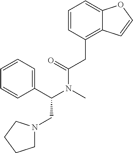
C1(C(N(C)C(=O)CC2=C3C(=CC=C2)OC=C3)CN2CCCC2)=CC=CC=C1
